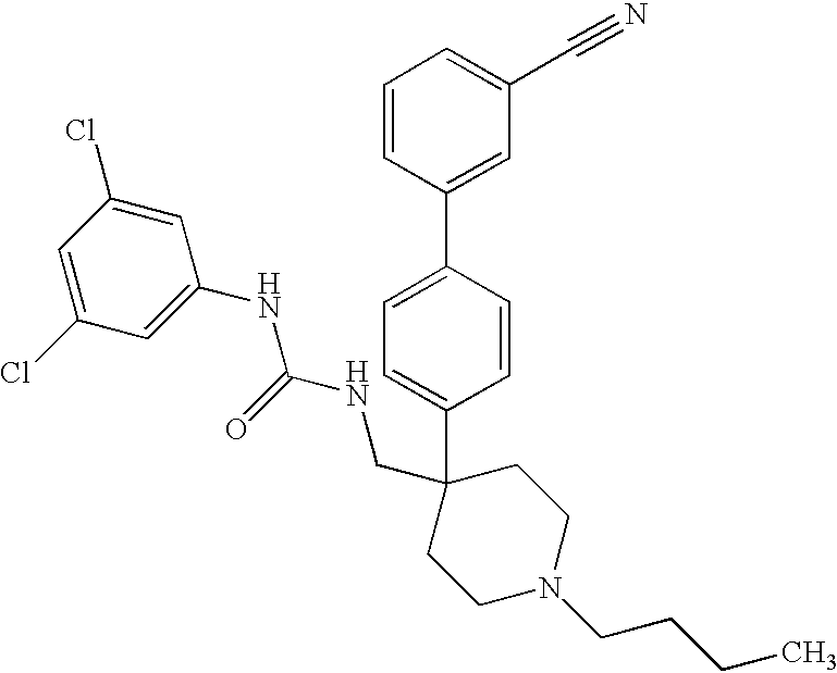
C1=CC(C2=CC(C#N)=CC=C2)=CC=C1C1(CNC(NC2=CC(Cl)=CC(Cl)=C2)=O)CCN(CCCC)CC1
